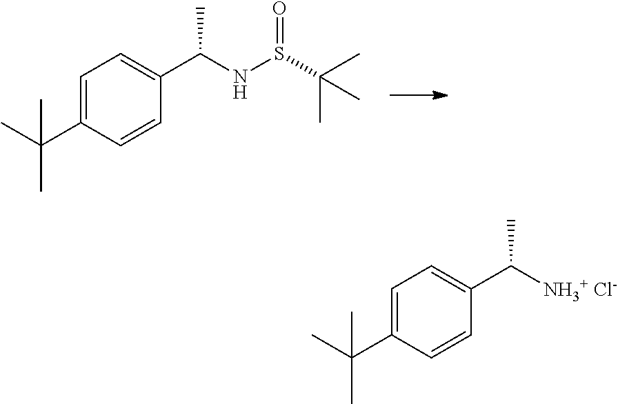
C1=C(C(C)(C)C)C=CC(C(NS(C(C)(C)C)=O)C)=C1.C1=C(C(C)(C)C)C=CC(C([NH3+ Cl-])C)=C1
